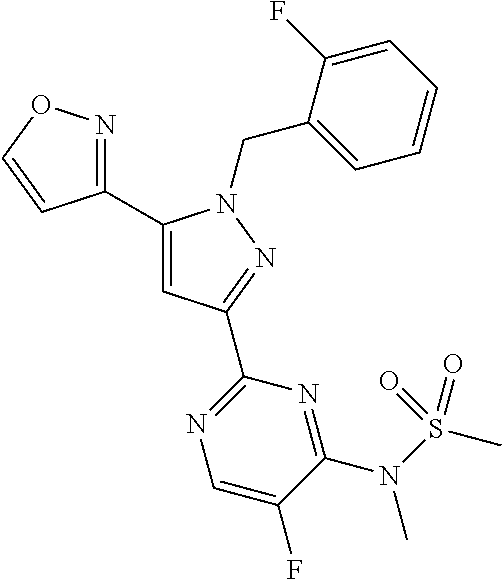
C1(C2=NOC=C2)=CC(C2=NC=C(F)C(N(S(C)(=O)=O)C)=N2)=NN1CC1=CC=CC=C1F
